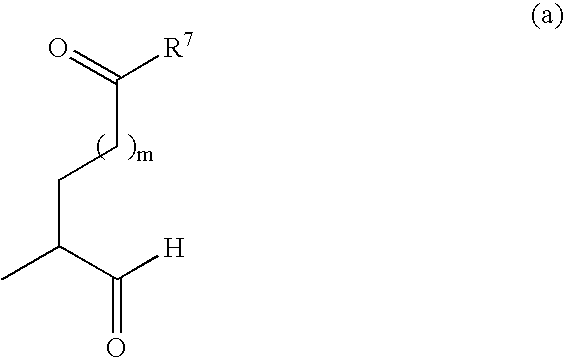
C(CCC(C(=O)[H])C)([R7])=O
